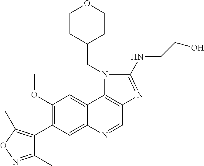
C1CC(CN2C(NCCO)=NC3=C2C2=CC(OC)=C(C4=C(C)ON=C4C)C=C2N=C3)CCO1
